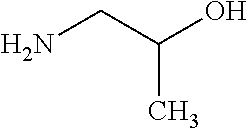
NCC(O)C
